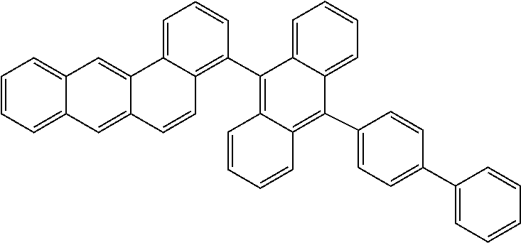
C12=C(C3=CC=C(C4=CC=CC=C4)C=C3)C3=CC=CC=C3C(C3=C4C=CC5=CC6=CC=CC=C6C=C5C4=CC=C3)=C1C=CC=C2
